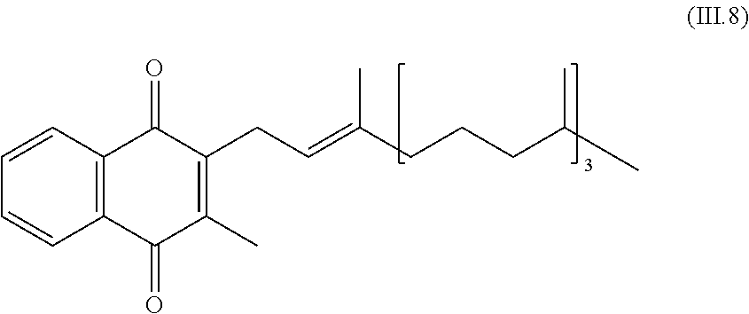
C12=C(C(=O)C(C)=C(CC=C(CCCC(C)C)C)C1=O)C=CC=C2
